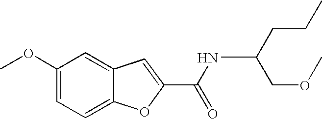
C1(OC)=CC=C2C(=C1)C=C(C(=O)NC(CCC)COC)O2
